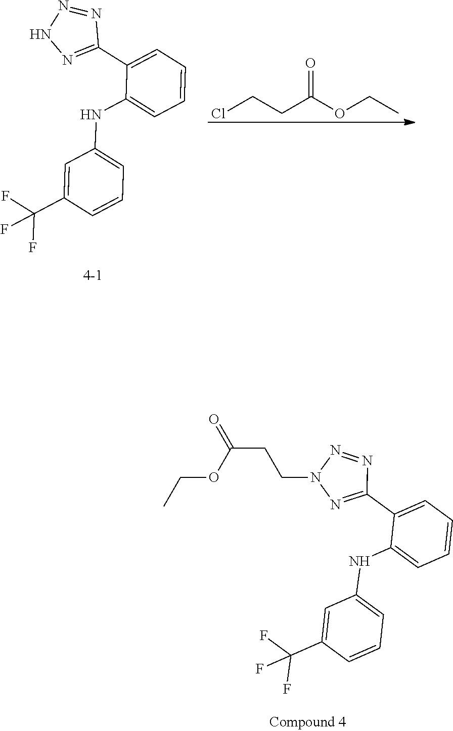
C1=C(C(F)(F)F)C=CC=C1NC1=CC=CC=C1C1=NNN=N1.ClCCC(OCC)=O.C1=C(C(F)(F)F)C=CC=C1NC1=CC=CC=C1C1=NN(CCC(OCC)=O)N=N1
